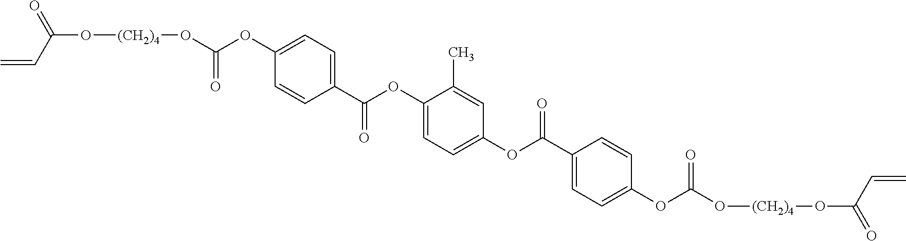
C=CC(=O)O[(CH2)4]OC(OC1=CC=C(C(OC2=CC=C(OC(C3=CC=C(OC(O[(CH2)4]OC(C=C)=O)=O)C=C3)=O)C=C2C)=O)C=C1)=O
